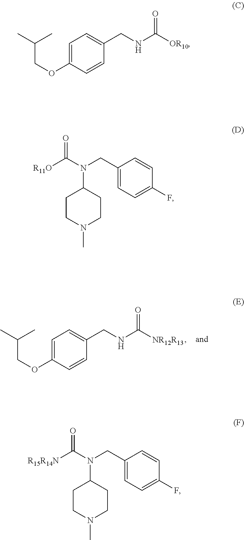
C1=C(OCC(C)C)C=CC(CNC([NR12R13])=O)=C1.C1=C(OCC(C)C)C=CC(CNC([OR10])=O)=C1.[R11O]C(N(CC1=CC=C(F)C=C1)C1CCN(C)CC1)=O.[R15R14N]C(N(CC1=CC=C(F)C=C1)C1CCN(C)CC1)=O
